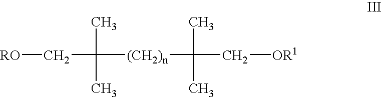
[RO]CC([(CH2)n]C(C[OR1])(C)C)(C)C
